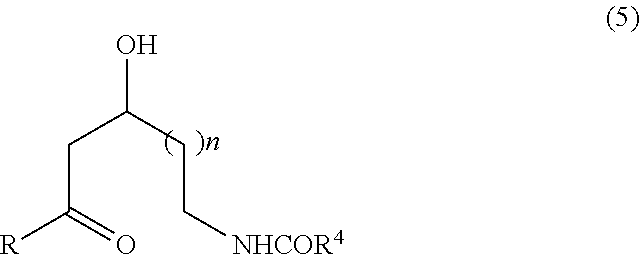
C(C(=O)[R])C(CC[NHCOR4])O
